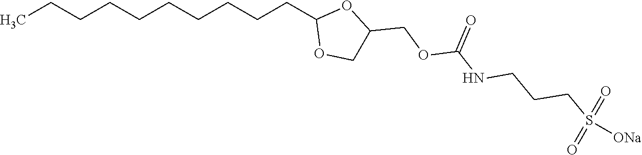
CCCCCCCCCCC1OCC(COC(NCCCS([ONa])(=O)=O)=O)O1
